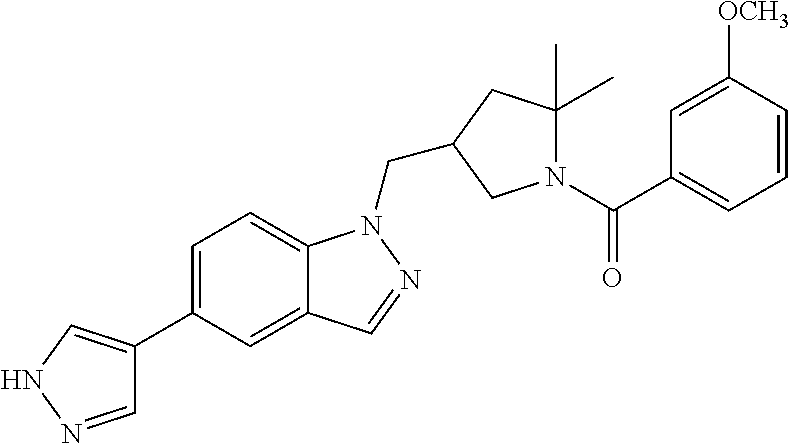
C1=NNC=C1C1=CC=C2C(=C1)C=NN2CC1CC(C)(C)N(C(C2=CC=CC([OCH3])=C2)=O)C1
